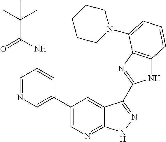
C1(C2=CN=C3C(=C2)C(C2=NC4=C(N2)C=CC=C4N2CCCCC2)=NN3)=CN=CC(NC(C(C)(C)C)=O)=C1
